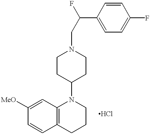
C1([MeO])=CC2=C(C=C1)CCCN2C1CCN(CC(C2=CC=C(F)C=C2)F)CC1
